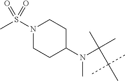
C(C(C)(C)C)(C)(C)N(C1CCN(S(C)(=O)=O)CC1)C
